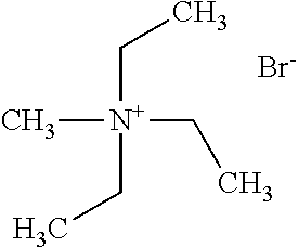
C[N+](CC)(CC)CC.[Br-]
